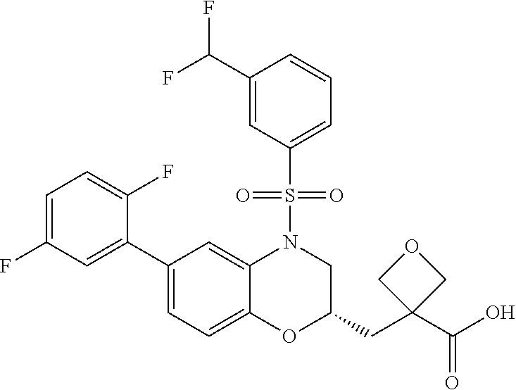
C1=C(F)C=C(C2=CC=C3C(=C2)N(S(C2=CC=CC(C(F)F)=C2)(=O)=O)CC(CC2(C(O)=O)COC2)O3)C(F)=C1
